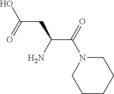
C1N(C(C(CC(O)=O)N)=O)CCCC1
